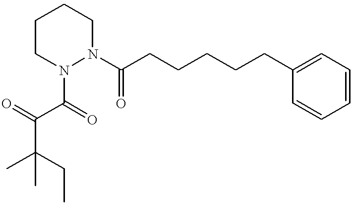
CC(CC)(C)C(=O)C(=O)N1CCCCN1C(CCCCCC1=CC=CC=C1)=O
